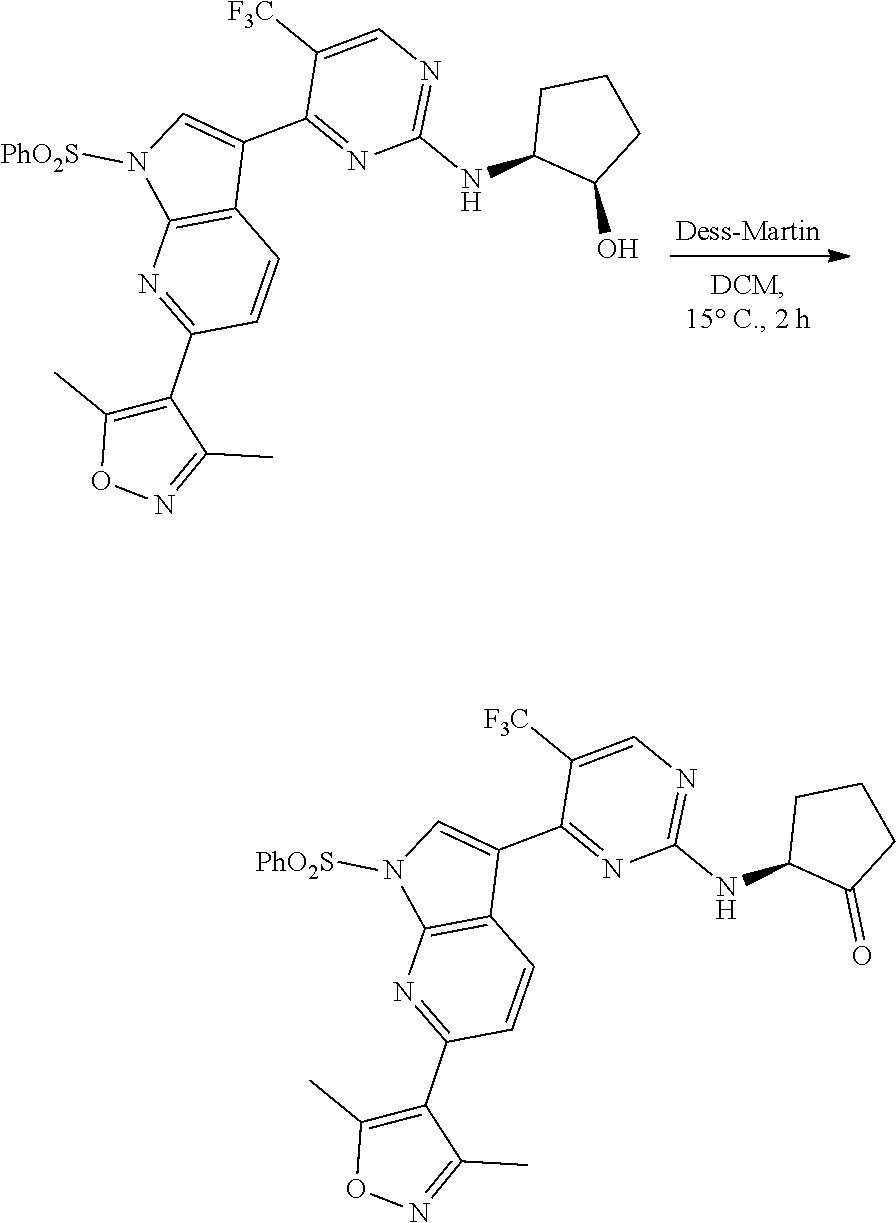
C1CCC(=O)C1NC1=NC=C([F3C])C(C2=CN([PhO2S])C3=C2C=CC(C2=C(C)ON=C2C)=N3)=N1.C1CCC(O)C1NC1=NC=C([F3C])C(C2=CN([PhO2S])C3=C2C=CC(C2=C(C)ON=C2C)=N3)=N1
